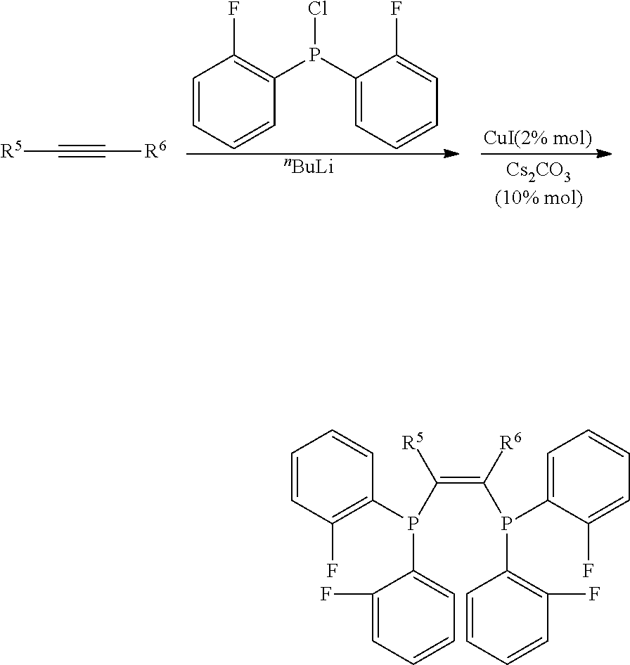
C1=CC=CC(P(C2=CC=CC=C2F)Cl)=C1F.[nBuLi].[R5]C#C[R6].C1=CC(F)=C(P(C2=CC=CC=C2F)C(=C(P(C2=C(F)C=CC=C2)C2=CC=CC=C2F)[R6])[R5])C=C1
